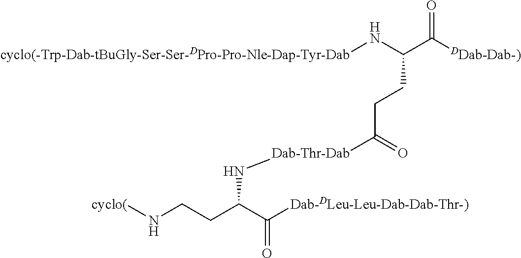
[cyclo(-Trp-Dab-tBuGly-Ser-Ser-DPro-Pro-Nle-Dap-Tyr-Dab]NC(C([DDab-Dab-)])=O)CCC([Dab-Thr-Dab]NC(CCN[cyclo(])C([Dab-DLeu-Leu-Dab-Dab-Thr-)])=O)=O
